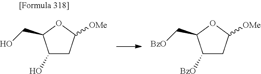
OC1CC([OMe])OC1CO.[BzO]C1CC([OMe])OC1C[BzO]
